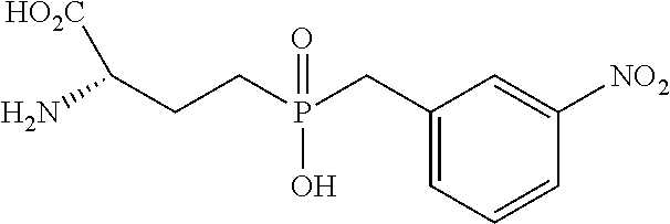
NC(CCP(CC1=CC=CC([NO2])=C1)(=O)O)[HO2C]
